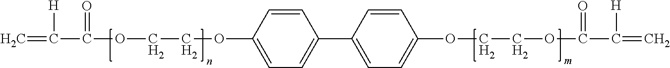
C=C([H])C(OCCOC1=CC=C(C2=CC=C(OCCOC(C(=C)[H])=O)C=C2)C=C1)=O
